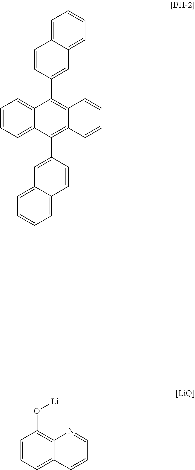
C1=C2C(=CC=C1)C=C(C1=C3C(=C(C4=CC5=CC=CC=C5C=C4)C4=CC=CC=C41)C=CC=C3)C=C2.C1=CC=C2C(=C1O[Li])N=CC=C2
